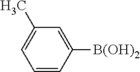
C1=CC([B(OH)2])=CC(C)=C1
